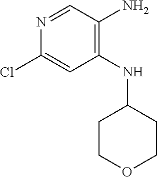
C1(NC2CCOCC2)=C(N)C=NC(Cl)=C1
